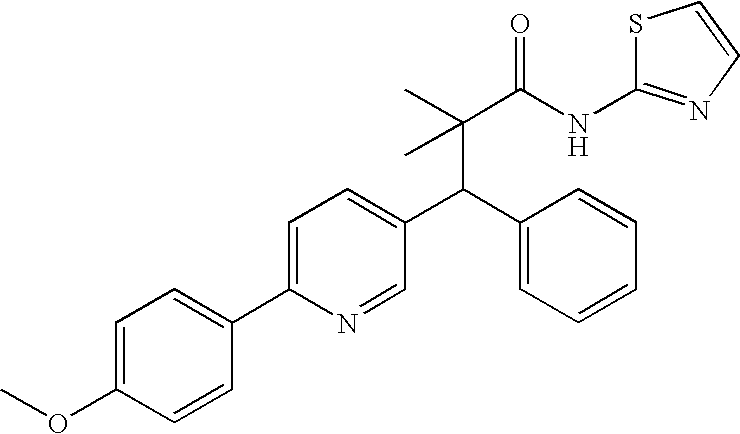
C(C(C)(C(NC1=NC=CS1)=O)C)(C1=CC=CC=C1)C1=CC=C(C2=CC=C(OC)C=C2)N=C1
